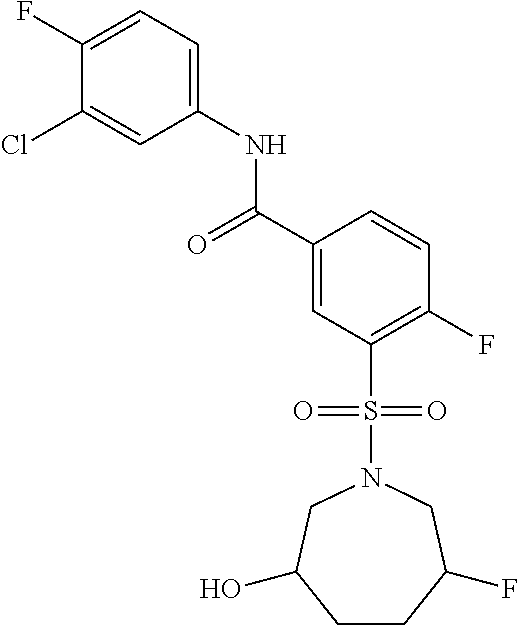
C(C1=CC(S(N2CC(F)CCC(O)C2)(=O)=O)=C(F)C=C1)(=O)NC1=CC=C(F)C(Cl)=C1
